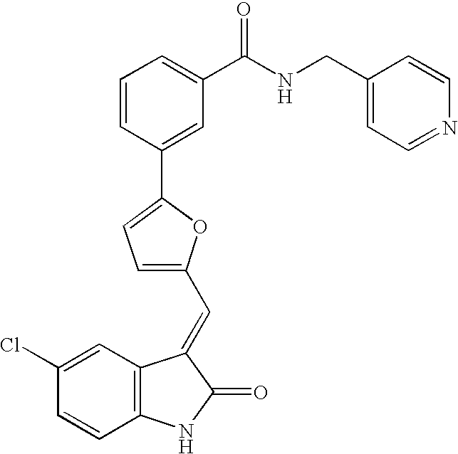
C1(Cl)=CC2=C(C=C1)NC(=O)C2=CC1=CC=C(C2=CC(C(NCC3=CC=NC=C3)=O)=CC=C2)O1
